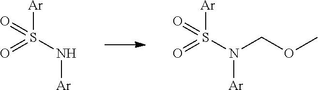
O=S(=O)(N[Ar])[Ar].O=S(=O)(N([Ar])COC)[Ar]
